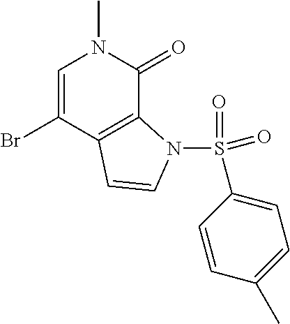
C1=C(Br)C2=C(C(=O)N1C)N(S(=O)(C1=CC=C(C)C=C1)=O)C=C2
